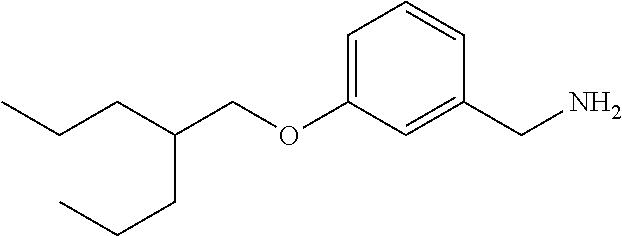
C(CC)C(COC1=CC=CC(CN)=C1)CCC
